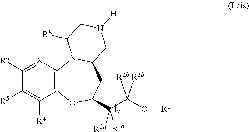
C12=C([X]=C([R6])C([R5])=C1[R4])N1C(CC(C(C(O[R1])([R3b])[R2b])([R2a])[R3a])O2)CN([H])CC1[R8]
